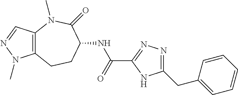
C12=C(N(C)C(=O)C(NC(C3=NN=C(CC4=CC=CC=C4)N3)=O)CC1)C=NN2C
